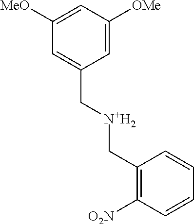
C1(C[N+H2]CC2=CC([MeO])=CC([OMe])=C2)=C([O2N])C=CC=C1
